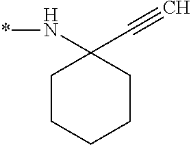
N(*)C1(C#C)CCCCC1
